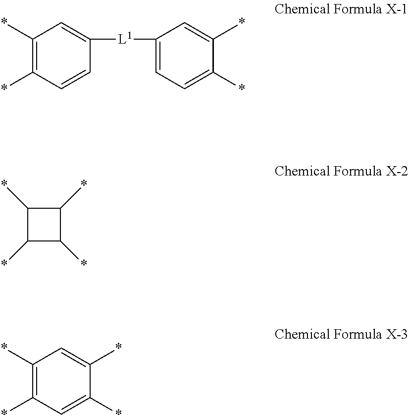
C1(*)=C(*)C=CC([L1]C2=CC=C(*)C(*)=C2)=C1.C1(*)C(*)C(*)C1*.C1(*)=C(*)C=C(*)C(*)=C1
